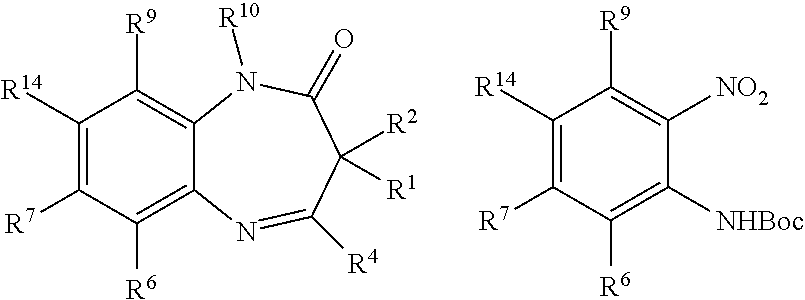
C1([R14])=C([R7])C([R6])=C2C(=C1[R9])N([R10])C(=O)C([R2])([R1])C([R4])=N2.C1([R14])=C([R7])C([R6])=C([NHBoc])C([NO2])=C1[R9]
